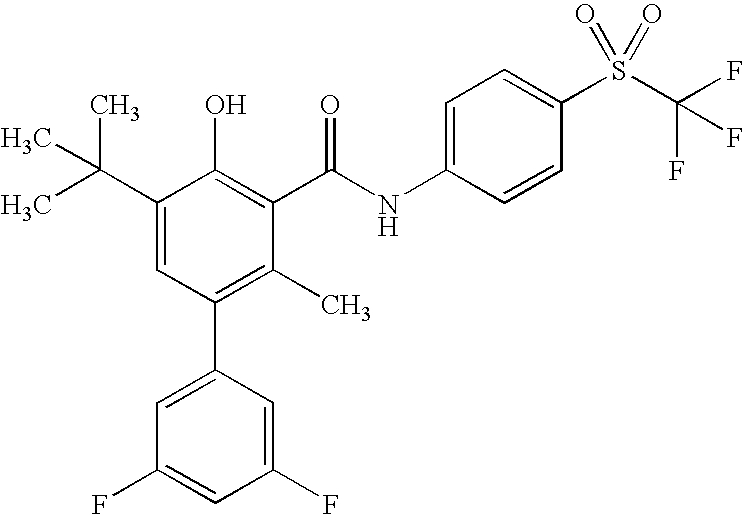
C1(C(C)(C)C)=CC(C2=CC(F)=CC(F)=C2)=C(C)C(C(NC2=CC=C(S(C(F)(F)F)(=O)=O)C=C2)=O)=C1O
